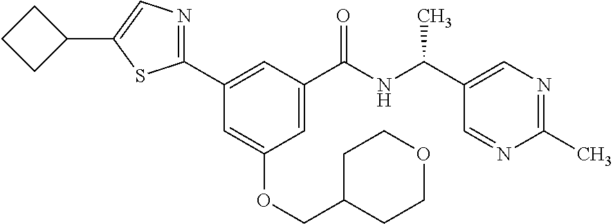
C1(C)=NC=C(C(NC(C2=CC(OCC3CCOCC3)=CC(C3=NC=C(C4CCC4)S3)=C2)=O)C)C=N1
